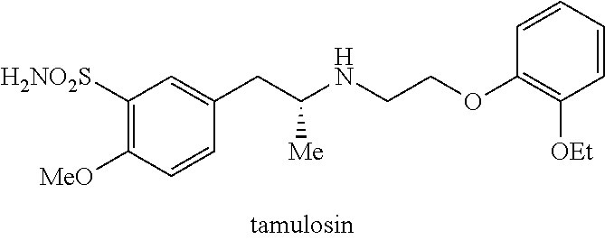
C1([H2NO2S])=C([MeO])C=CC(CC([Me])NCCOC2=C([OEt])C=CC=C2)=C1
